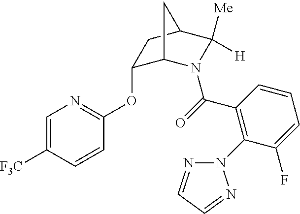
C1(OC2=NC=C([F3C])C=C2)C2N(C(=O)C3=C(N4N=CC=N4)C(F)=CC=C3)C([Me])([H])C(C1)C2
